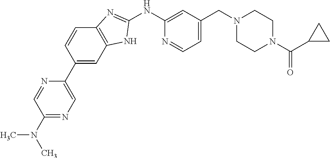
C1(N(C)C)=NC=C(C2=CC3=C(C=C2)N=C(NC2=CC(CN4CCN(C(C5CC5)=O)CC4)=CC=N2)N3)N=C1
